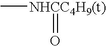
C[NHCC4H9(t)]=O
